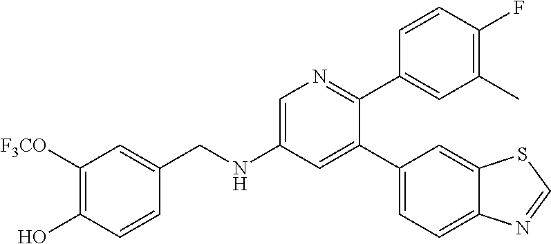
C(NC1=CN=C(C2=CC(C)=C(F)C=C2)C(C2=CC=C3C(=C2)SC=N3)=C1)C1=CC([F3CO])=C(O)C=C1
